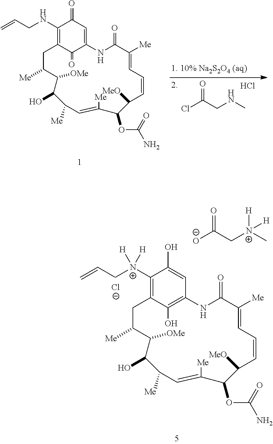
C1([N+](CC=C)([H])[H])=C2C(O)=C(C=C1O)NC(=O)C([Me])=CC=CC([MeO])C(OC(=O)N)C([Me])=CC([Me])C(O)C([OMe])C([Me])C2.[Cl-].O=C([O-])C[N+](C)([H])[H].C1(NCC=C)=C2C(=O)C(=CC1=O)NC(=O)C([Me])=CC=CC([MeO])C(OC(=O)N)C([Me])=CC([Me])C(O)C([OMe])C([Me])C2.O=C(Cl)CNC.Cl
